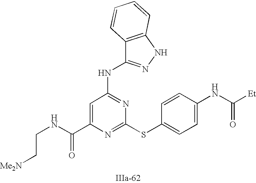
C1=C(C(NCC[Me2N])=O)N=C(SC2=CC=C(NC([Et])=O)C=C2)N=C1NC1=NNC2=C1C=CC=C2
